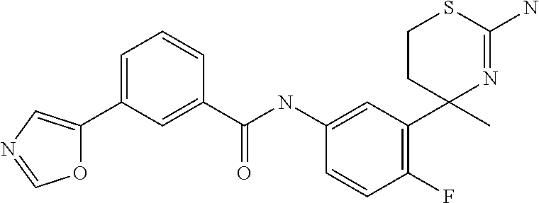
C(NC1=CC(C2(C)N=C(N)SCC2)=C(F)C=C1)(=O)C1=CC(C2=CN=CO2)=CC=C1
